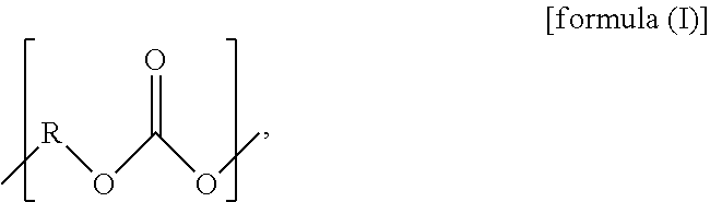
O=C(O[R]C)OC
